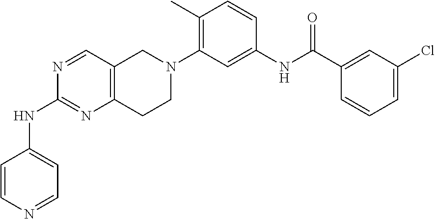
N1=CC2=C(N=C1NC1=CC=NC=C1)CCN(C1=C(C)C=CC(NC(C3=CC(Cl)=CC=C3)=O)=C1)C2
